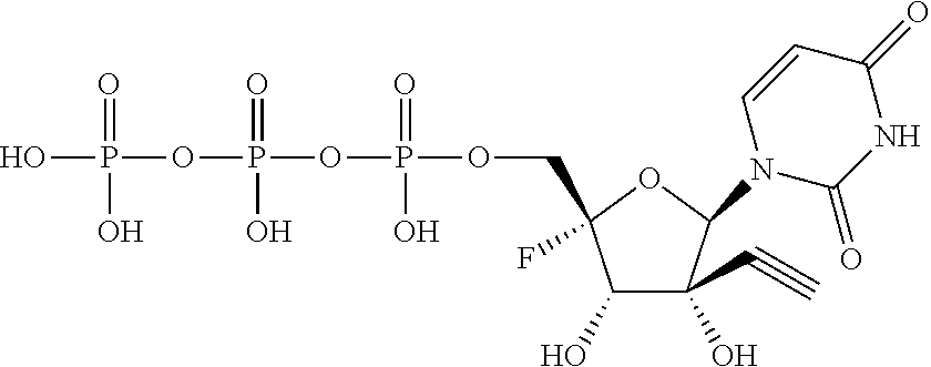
OP(=O)(OP(=O)(O)OP(=O)(O)OCC1(F)C(O)C(O)(C#C)C(N2C(=O)NC(=O)C=C2)O1)O
